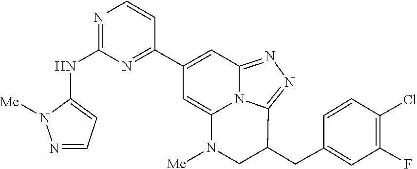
N1=CC=C(NC2=NC=CC(C3=CC4=NN=C5C(CC6=CC(F)=C(Cl)C=C6)CN([Me])C(=C3)N45)=N2)N1[Me]
